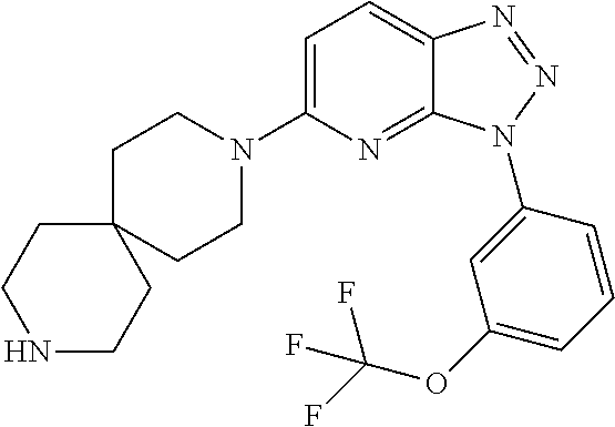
C1=C(N2CCC3(CC2)CCNCC3)N=C2C(=C1)N=NN2C1=CC(OC(F)(F)F)=CC=C1
